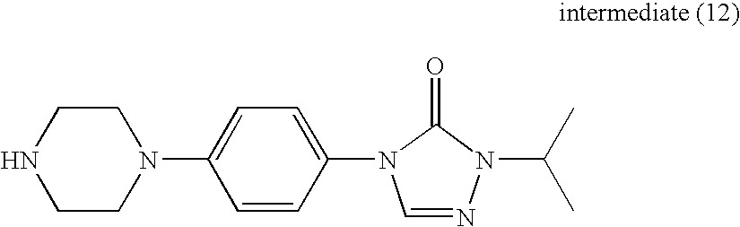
C1CN(C2=CC=C(N3C=NN(C(C)C)C3=O)C=C2)CCN1
